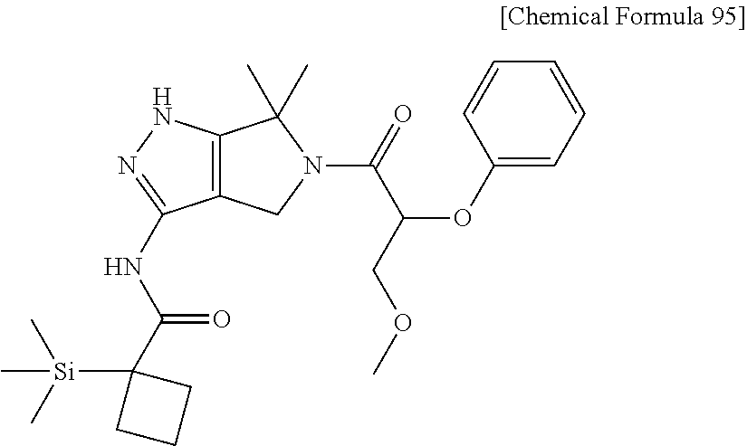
C12=C(NN=C1NC(=O)C1([Si](C)(C)C)CCC1)C(C)(C)N(C(=O)C(OC1=CC=CC=C1)COC)C2
